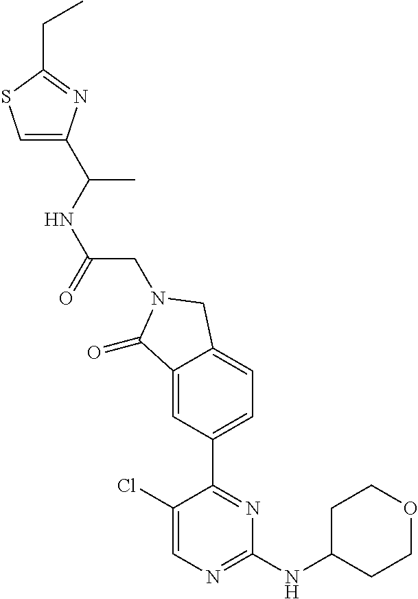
C1(Cl)=CN=C(NC2CCOCC2)N=C1C1=CC=C2C(=C1)C(=O)N(CC(NC(C)C1=CSC(CC)=N1)=O)C2
